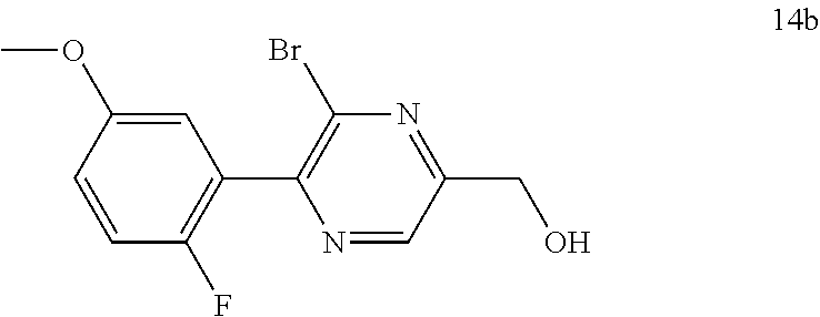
C1=C(OC)C=CC(F)=C1C1=C(Br)N=C(CO)C=N1
